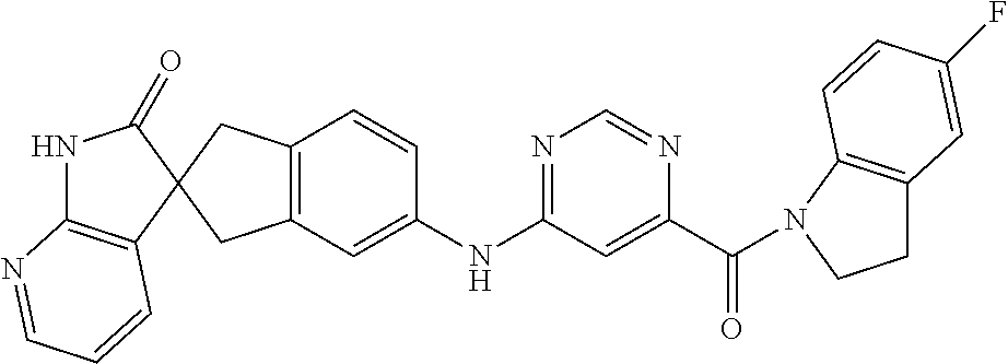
N1C2=C(C=CC=N2)C2(C1=O)CC1=C(C2)C=C(NC2=NC=NC(C(=O)N3C4=C(CC3)C=C(F)C=C4)=C2)C=C1
